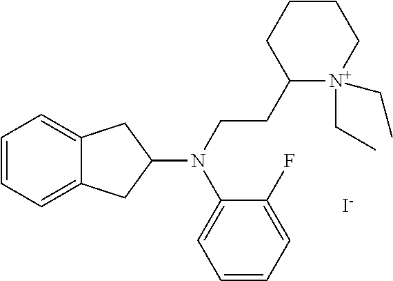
C1=CC=C2C(=C1)CC(N(CCC1[N+](CC)(CC)CCCC1)C1=CC=CC=C1F)C2.[I-]
